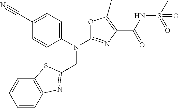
N(C1=NC(C(NS(C)(=O)=O)=O)=C(C)O1)(CC1=NC2=C(S1)C=CC=C2)C1=CC=C(C#N)C=C1
